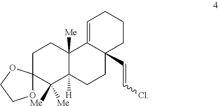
C1CC2([Me])C([H])(C([Me])([Me])C13OCCO3)CCC1(C=CCl)C2=CCCC1
